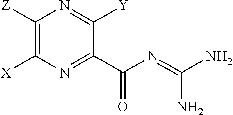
C1([Z])=C([X])N=C(C(N=C(N)N)=O)C([Y])=N1
